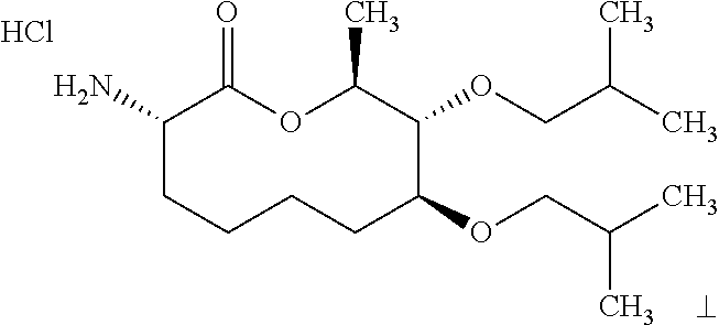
Cl.NC1CCCCC(OCC(C)C)C(OCC(C)C)C(C)OC1=O
